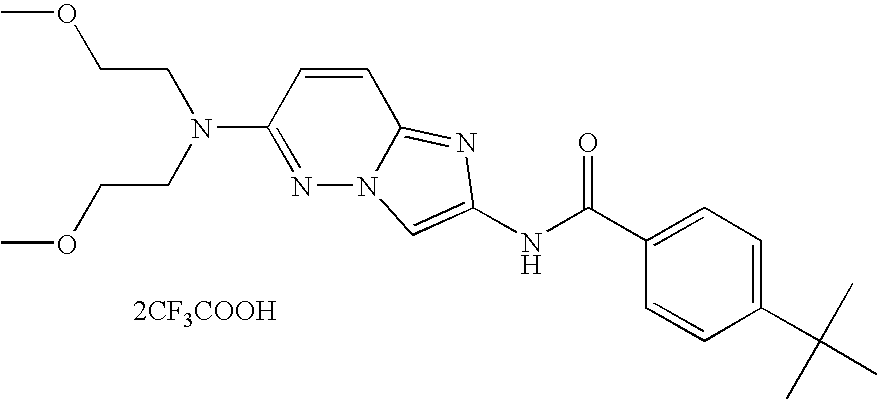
[2CF3COOH].C1=CC(C(C)(C)C)=CC=C1C(NC1=CN2N=C(N(CCOC)CCOC)C=CC2=N1)=O
